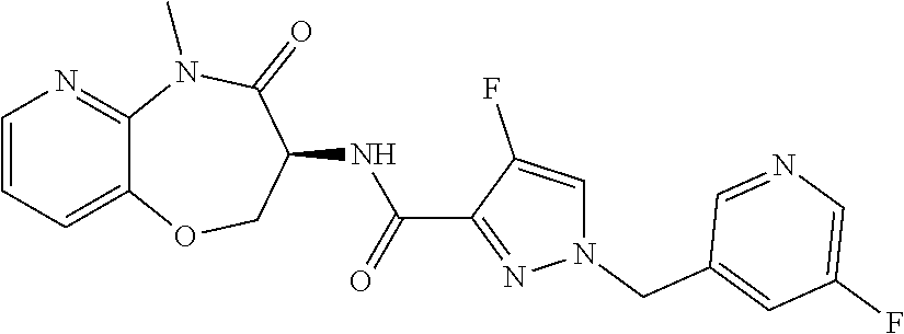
C12=CC=CN=C1N(C)C(=O)C(NC(C1=NN(CC3=CC(F)=CN=C3)C=C1F)=O)CO2
